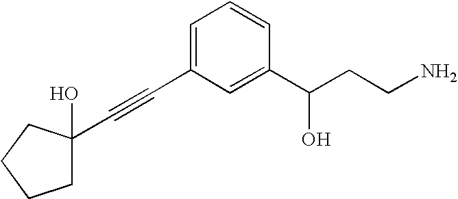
C(#CC1=CC=CC(C(CCN)O)=C1)C1(O)CCCC1
